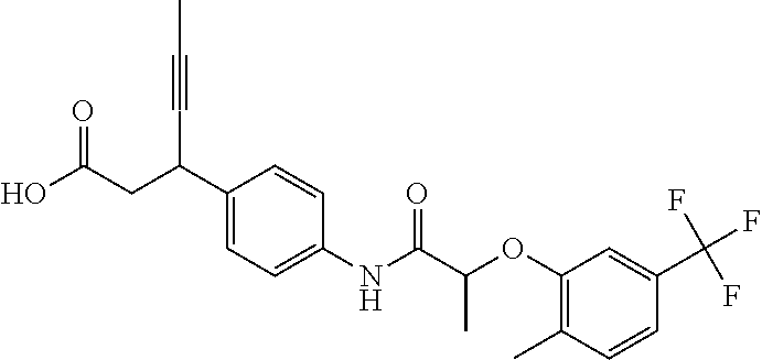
C1(C(CC(O)=O)C#CC)=CC=C(NC(C(OC2=C(C)C=CC(C(F)(F)F)=C2)C)=O)C=C1
